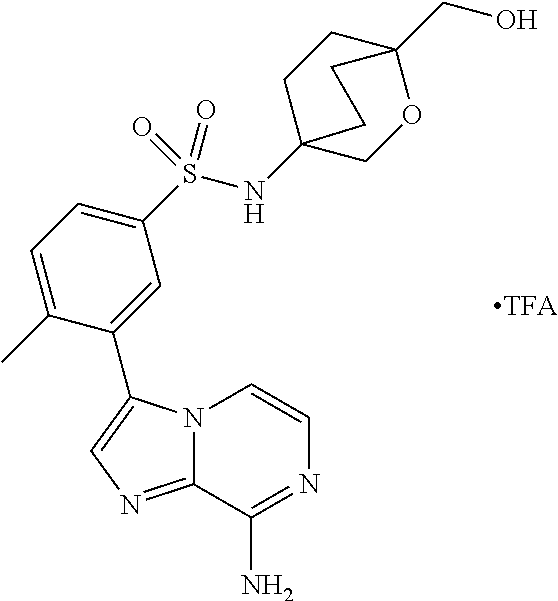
N12C(=NC=C1C1=CC(S(NC34CCC(CO)(OC3)CC4)(=O)=O)=CC=C1C)C(N)=NC=C2
